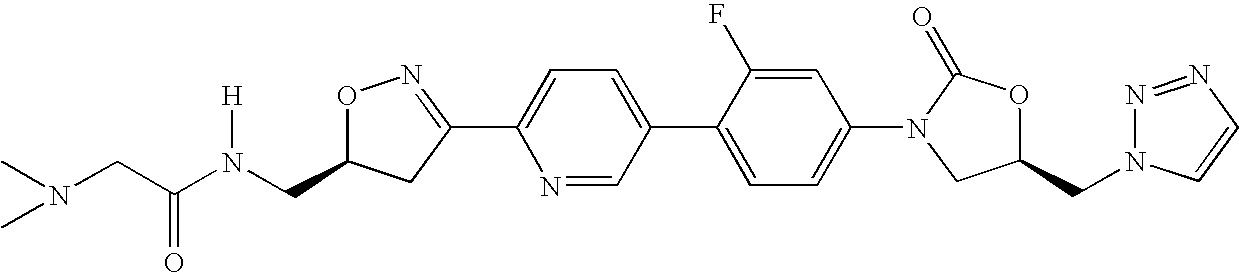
C(C(=O)N(CC1ON=C(C2=CC=C(C3=CC=C(N4CC(CN5N=NC=C5)OC4=O)C=C3F)C=N2)C1)[H])N(C)C
